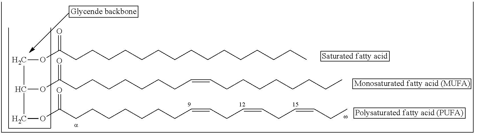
C(C(COC(CCCCCCCC=CCC=CCC=CCC)=O)OC(CCCCCCCC=CCCCCCCCC)=O)OC(CCCCCCCCCCCCCCC)=O
